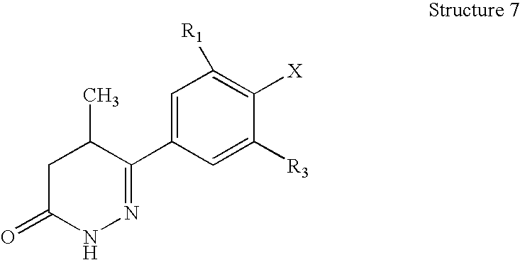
C1(C2=CC([R1])=C([X])C([R3])=C2)=NNC(=O)CC1C
